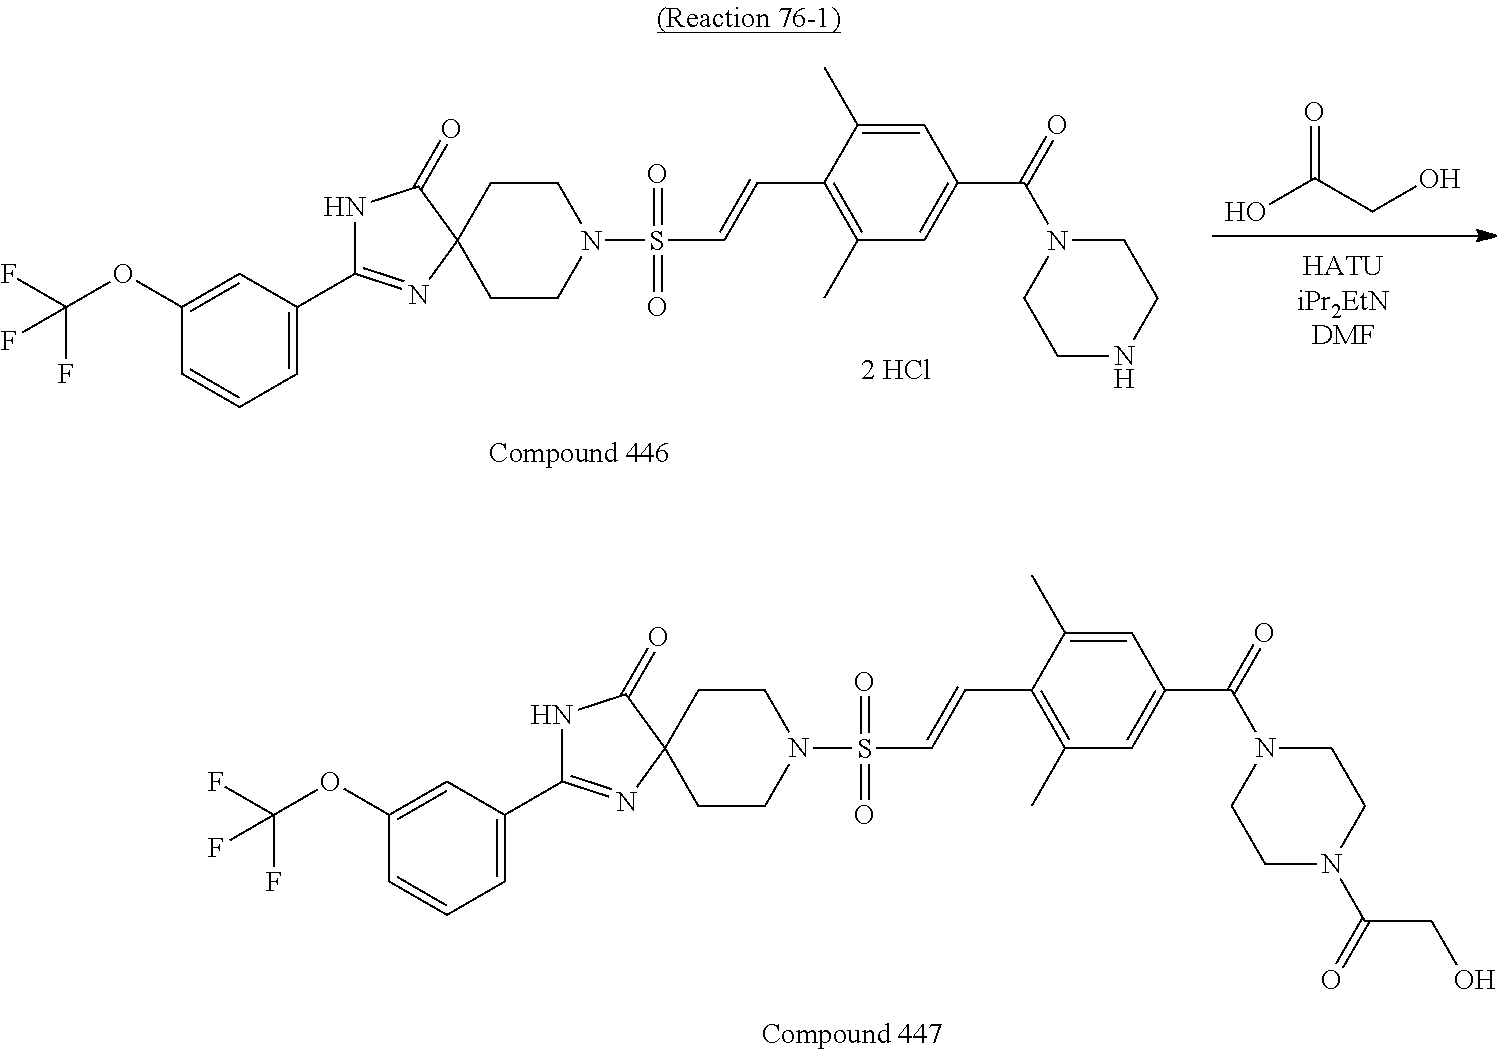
C1(OC(F)(F)F)=CC(C2=NC3(C(=O)N2)CCN(S(C=CC2=C(C)C=C(C(=O)N4CCN(C(=O)CO)CC4)C=C2C)(=O)=O)CC3)=CC=C1.OC(CO)=O.C1(OC(F)(F)F)=CC(C2=NC3(C(=O)N2)CCN(S(C=CC2=C(C)C=C(C(=O)N4CCNCC4)C=C2C)(=O)=O)CC3)=CC=C1
